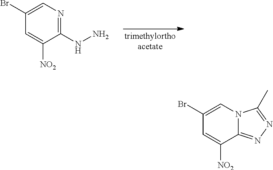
C1(NN)=NC=C(Br)C=C1[NO2].C1(Br)=CN2C(=NN=C2C)C([NO2])=C1
